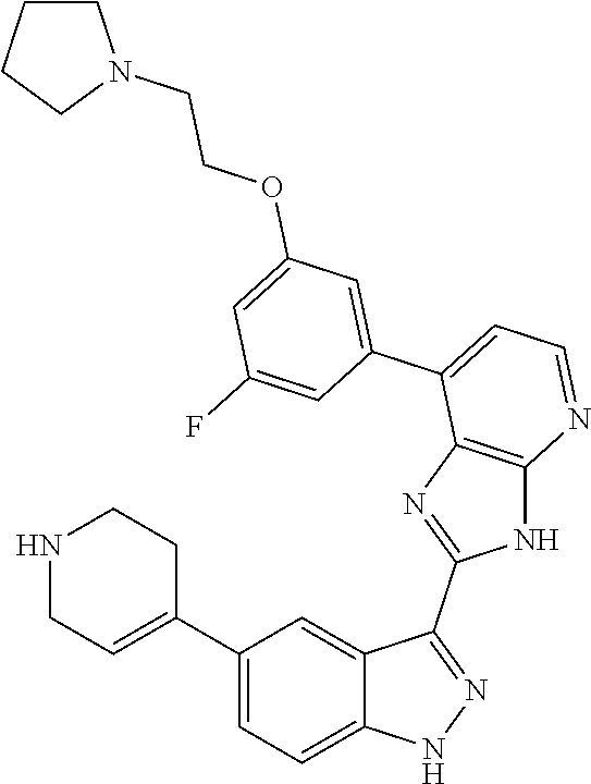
C1(C2=CC=C3C(=C2)C(C2=NC4=C(N2)N=CC=C4C2=CC(OCCN4CCCC4)=CC(F)=C2)=NN3)=CCNCC1
